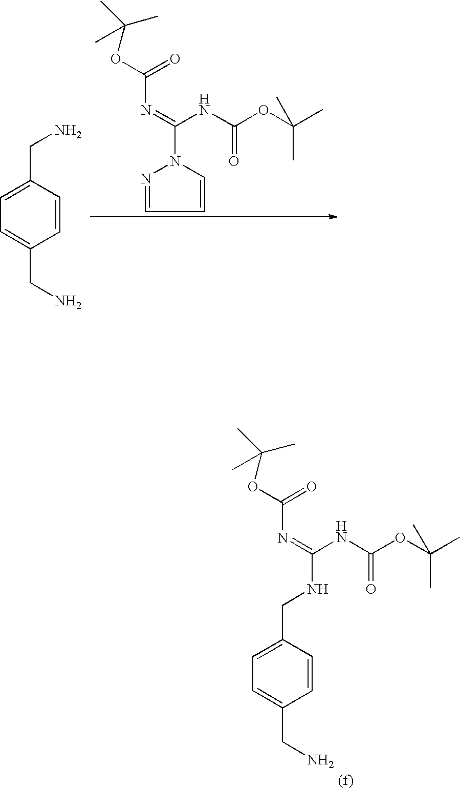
C1=C(CN)C=CC(CN)=C1.N1(C(NC(=O)OC(C)(C)C)=NC(OC(C)(C)C)=O)N=CC=C1.C(NC(=O)OC(C)(C)C)(=NC(OC(C)(C)C)=O)NCC1=CC=C(CN)C=C1
